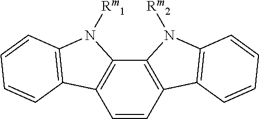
C12=C(C=CC3=C1N([Rm2])C1=C3C=CC=C1)C1=C(N2[Rm1])C=CC=C1
